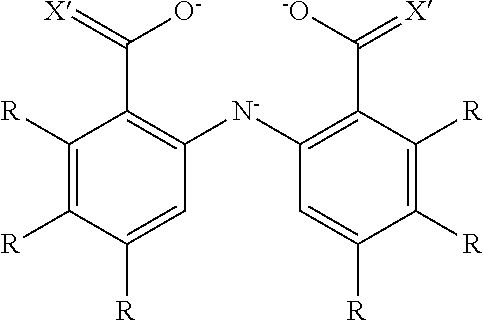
C1([R])=C([R])C([R])=CC([N-]C2=C(C([-O])=[X])C([R])=C([R])C([R])=C2)=C1C(=[X])[O-]
